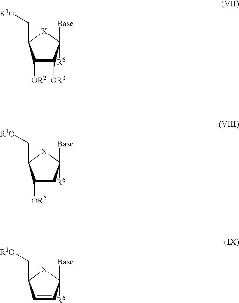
C1([OR2])C([OR3])C([R6])([Base])[X]C1C[R1O].C1([OR2])CC([R6])([Base])[X]C1C[R1O].C1=CC([R6])([Base])[X]C1C[R1O]
